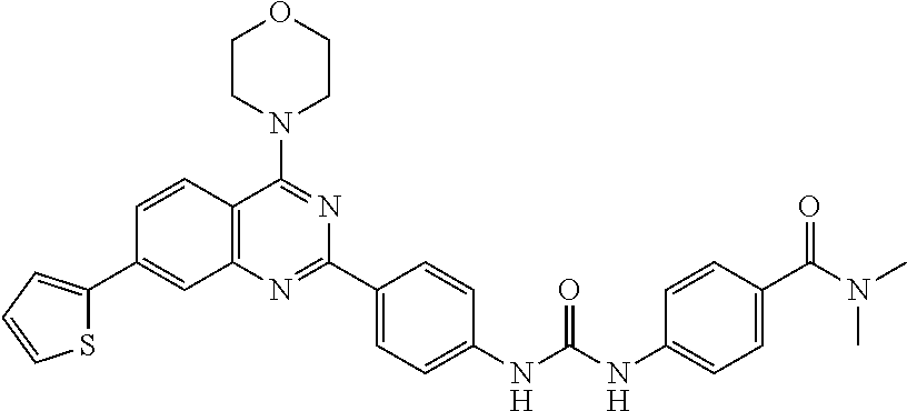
C1=CC2=C(C=C1C1=CC=CS1)N=C(C1=CC=C(NC(NC3=CC=C(C(=O)N(C)C)C=C3)=O)C=C1)N=C2N1CCOCC1
